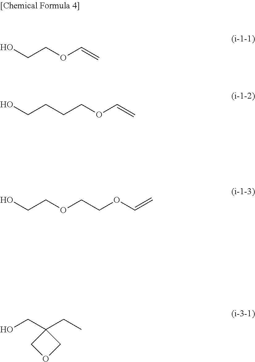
OCCOC=C.C(CCOC=C)CO.OCCOCCOC=C.C1(CC)(CO)COC1
